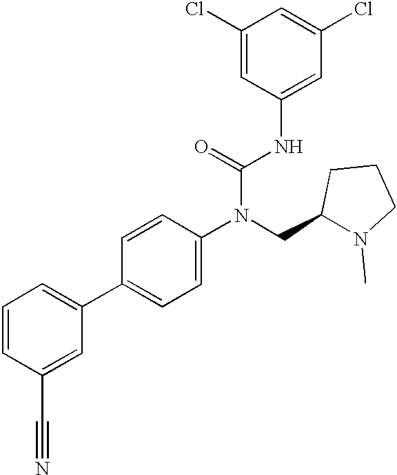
C1=CC(C#N)=CC(C2=CC=C(N(CC3N(C)CCC3)C(=O)NC3=CC(Cl)=CC(Cl)=C3)C=C2)=C1
